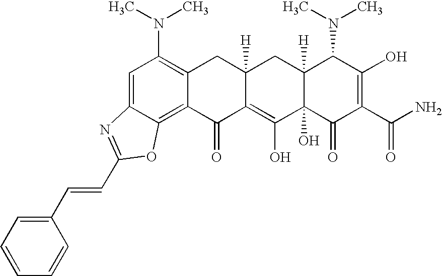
C1=C2C(=C3C(=C1N(C)C)CC1([H])C(=C(O)C4(O)C([H])(C1)C(N(C)C)C(O)=C(C(N)=O)C4=O)C3=O)OC(C=CC1=CC=CC=C1)=N2
